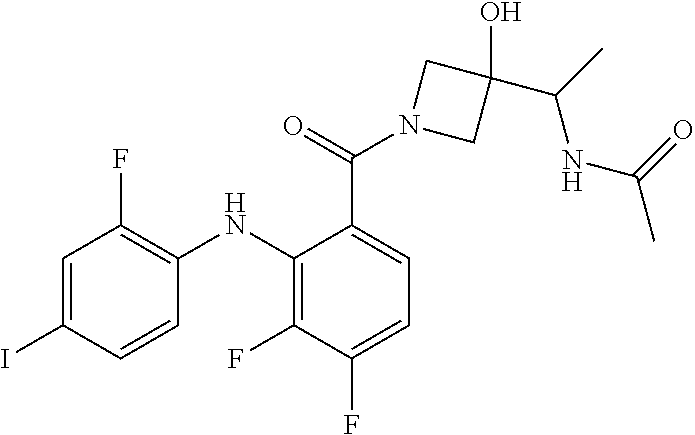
C1=C(I)C=CC(NC2=C(F)C(F)=CC=C2C(N2CC(O)(C(C)NC(=O)C)C2)=O)=C1F
